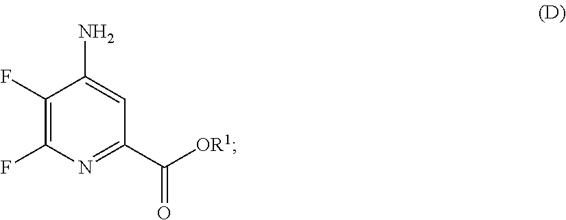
C1(F)=C(F)C(N)=CC(C([OR1])=O)=N1
